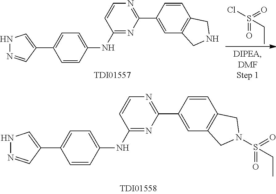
ClS(=O)(CC)=O.N1N=CC(C2=CC=C(NC3=NC(C4=CC5=C(C=C4)CNC5)=NC=C3)C=C2)=C1.N1N=CC(C2=CC=C(NC3=NC(C4=CC5=C(C=C4)CN(S(=O)(CC)=O)C5)=NC=C3)C=C2)=C1
